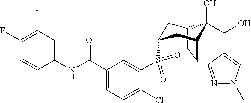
C12CCC(CC(S(C3=CC(C(NC4=CC(F)=C(F)C=C4)=O)=CC=C3Cl)(=O)=O)C1)C2(O)C(O)C1=CN(C)N=C1
